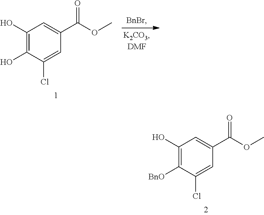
C1(O)=C([BnO])C(Cl)=CC(C(OC)=O)=C1.C1(O)=C(O)C(Cl)=CC(C(OC)=O)=C1
